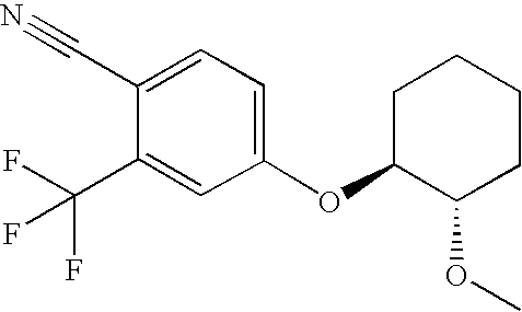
O(C1=CC=C(C#N)C(C(F)(F)F)=C1)C1C(OC)CCCC1
